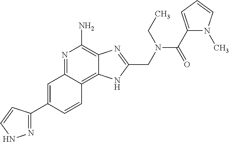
C1=C(C2=NNC=C2)C=CC2=C3C(=C(N)N=C12)N=C(CN(C(C1=CC=CN1C)=O)CC)N3
